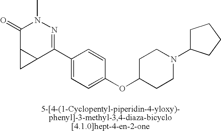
C1(=O)C2C(C(C3=CC=C(OC4CCN(C5CCCC5)CC4)C=C3)=NN1C)C2
